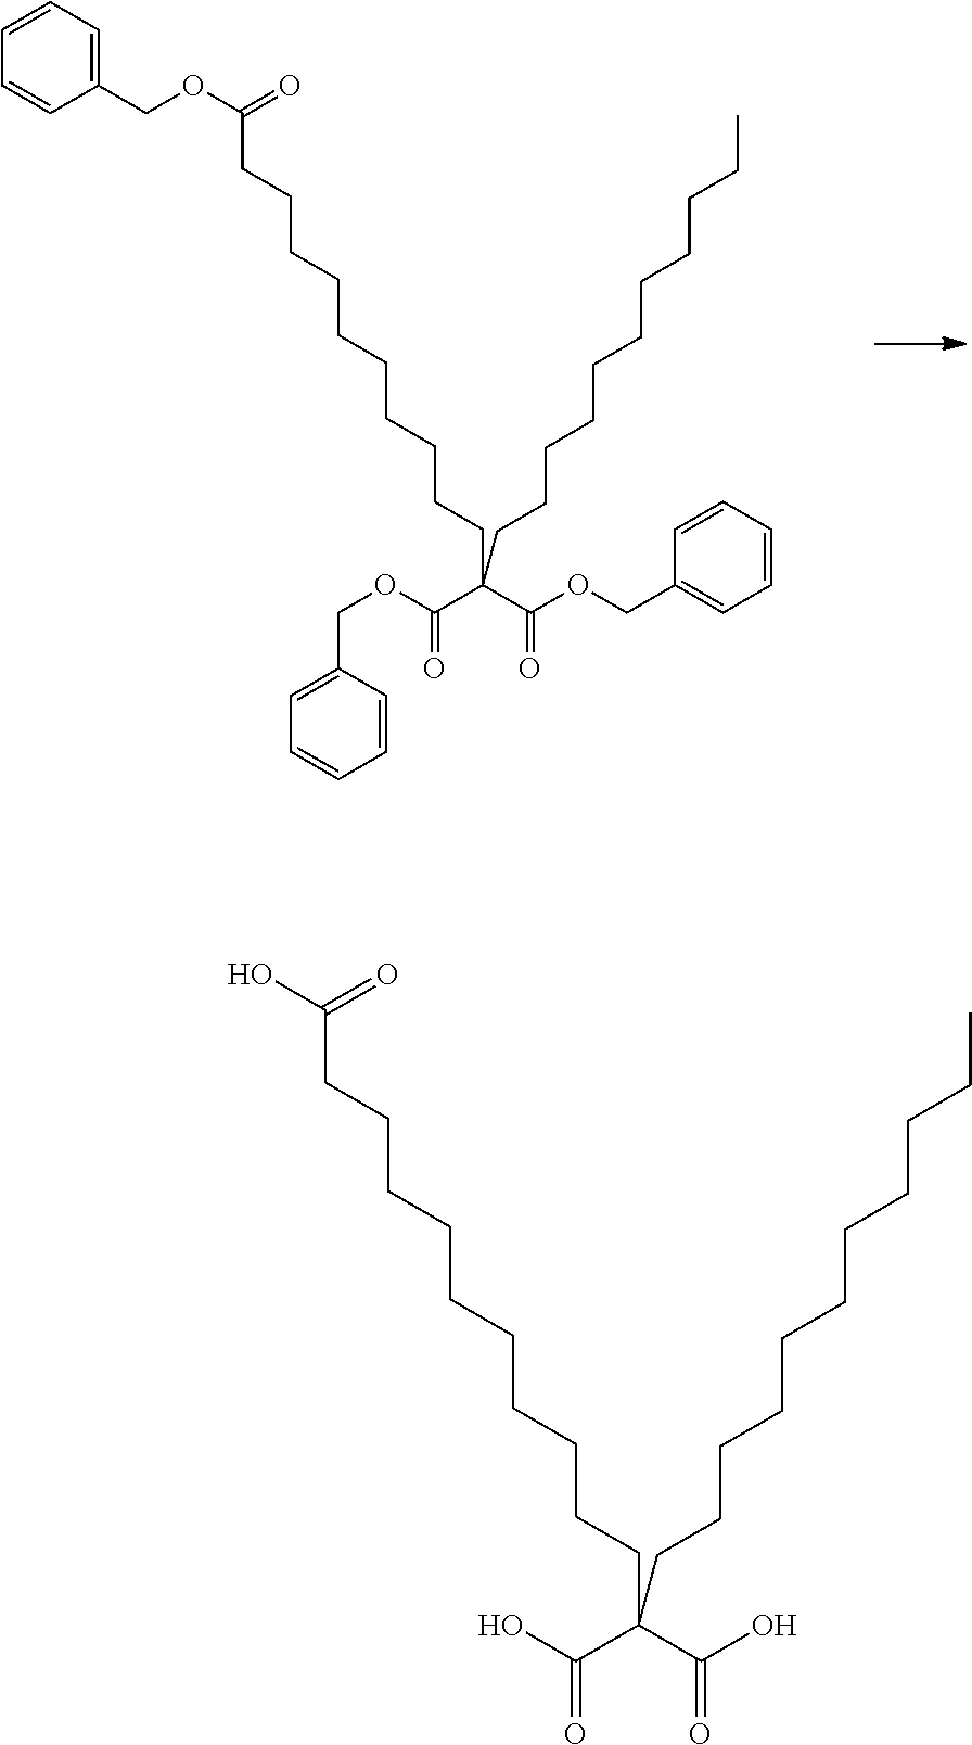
C1=CC=C(COC(=O)CCCCCCCCCCC(C(OCC2=CC=CC=C2)=O)(C(OCC2=CC=CC=C2)=O)CCCCCCCCCCC)C=C1.OC(=O)CCCCCCCCCCC(C(O)=O)(C(O)=O)CCCCCCCCCCC
